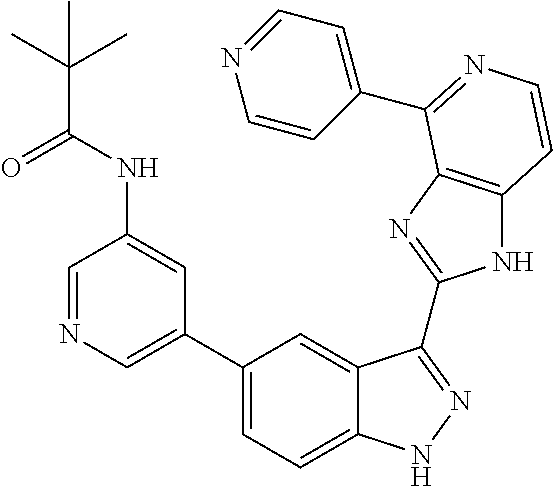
C1(C2=CN=CC(NC(=O)C(C)(C)C)=C2)=CC=C2C(=C1)C(C1=NC3=C(N1)C=CN=C3C1=CC=NC=C1)=NN2
